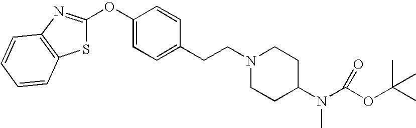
O(C1=CC=C(CCN2CCC(N(C(OC(C)(C)C)=O)C)CC2)C=C1)C1=NC2=C(S1)C=CC=C2
